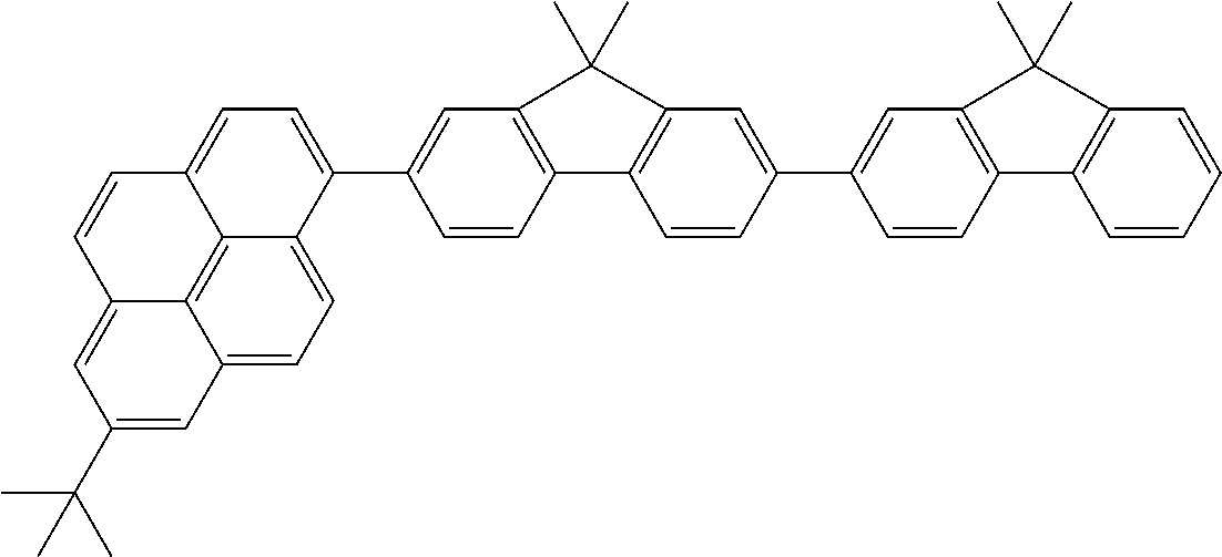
C12=CC=C3C4=C1C(=CC(C(C)(C)C)=C2)C=CC4=CC=C3C1=CC2=C(C=C1)C1=C(C=C(C3=CC4=C(C=C3)C3=C(C=CC=C3)C4(C)C)C=C1)C2(C)C
